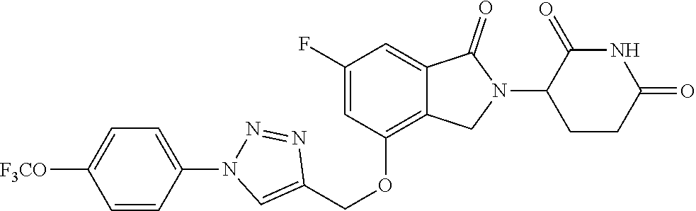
C1(OCC2=CN(C3=CC=C([F3CO])C=C3)N=N2)=C2C(=CC(F)=C1)C(=O)N(C1CCC(=O)NC1=O)C2
